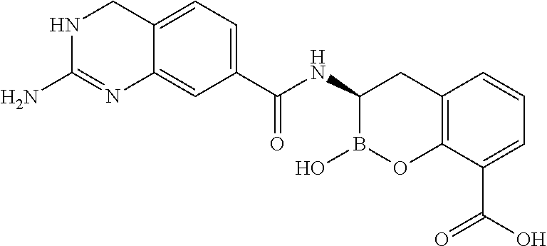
C1(NC(=O)C2=CC=C3C(=C2)N=C(N)NC3)B(O)OC2=C(C1)C=CC=C2C(O)=O
